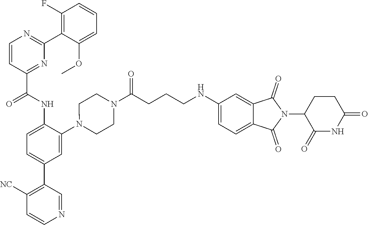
C1=CC(C(NC2=CC=C(C3=C([NC])C=CN=C3)C=C2N2CCN(C(CCCNC3=CC=C4C(=C3)C(=O)N(C3C(=O)NC(=O)CC3)C4=O)=O)CC2)=O)=NC(C2=C(F)C=CC=C2OC)=N1
